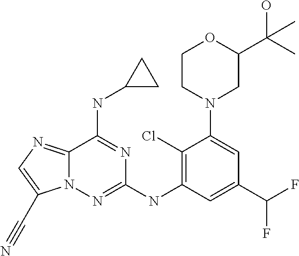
C12=NC=C(C#N)N1N=C(NC1=C(Cl)C(N3CC(C(C)(O)C)OCC3)=CC(C(F)F)=C1)N=C2NC1CC1
